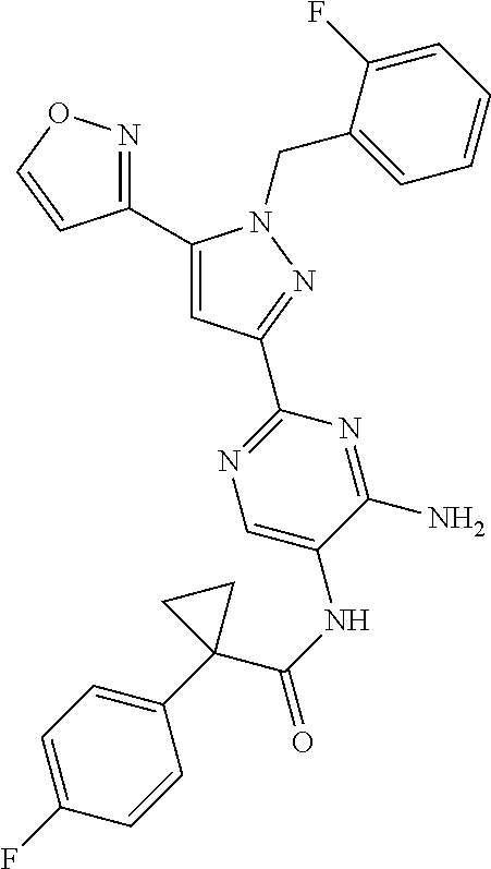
C1(C2=NOC=C2)=CC(C2=NC=C(NC(C3(C4=CC=C(F)C=C4)CC3)=O)C(N)=N2)=NN1CC1=CC=CC=C1F
